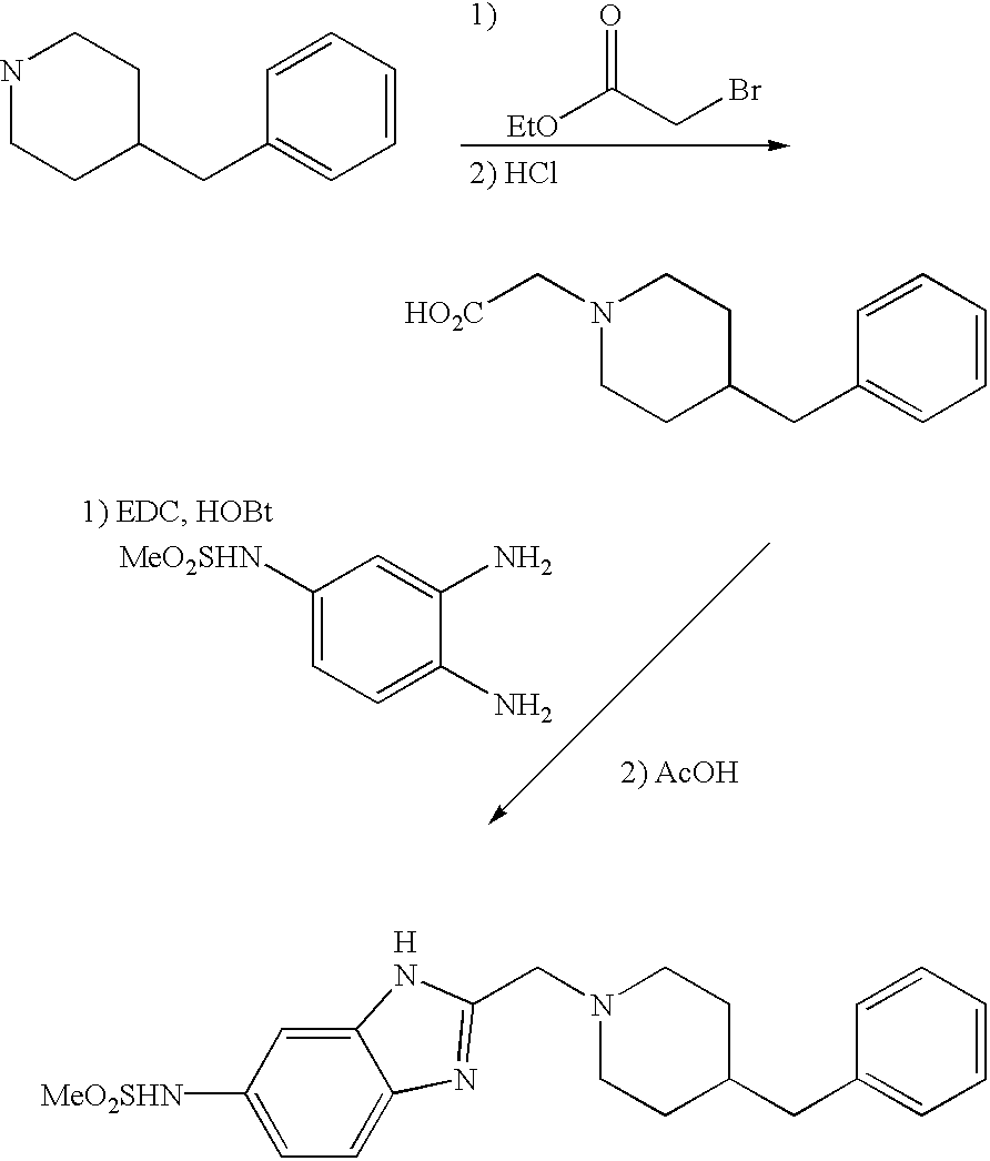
N1CCC(CC2=CC=CC=C2)CC1.[EtO]C(CBr)=O.N1(CC2=NC3=CC=C([MeO2SHN])C=C3N2)CCC(CC2=CC=CC=C2)CC1.[H].N1(C[HO2C])CCC(CC2=CC=CC=C2)CC1.C1([MeO2SHN])=CC=C(N)C(N)=C1
